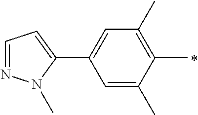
C1=C(C)C(C)=C(C)C=C1C1=CC=NN1C
